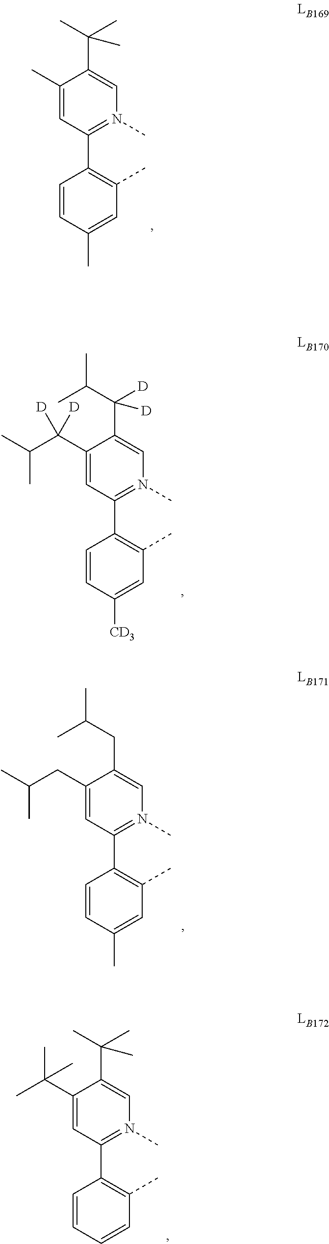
C1(C)=CC(C2=C(C)C=C(C)C=C2)=N(C)C=C1C(C)(C)C.C1(C(C(C)C)([D])[D])=CC(C2=C(C)C=C([CD3])C=C2)=N(C)C=C1C(C(C)C)([D])[D].C1(CC(C)C)=CC(C2=C(C)C=C(C)C=C2)=N(C)C=C1CC(C)C.C1(C(C)(C)C)=CC(C2=C(C)C=CC=C2)=N(C)C=C1C(C)(C)C
